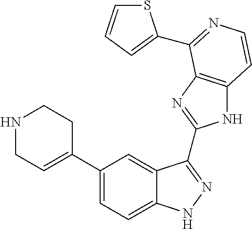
C1(C2=CCNCC2)=CC=C2C(=C1)C(C1=NC3=C(N1)C=CN=C3C1=CC=CS1)=NN2
